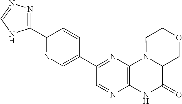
C1(C2=NN=CN2)=NC=C(C2=NC3=C(N=C2)NC(=O)C2N3CCOC2)C=C1
